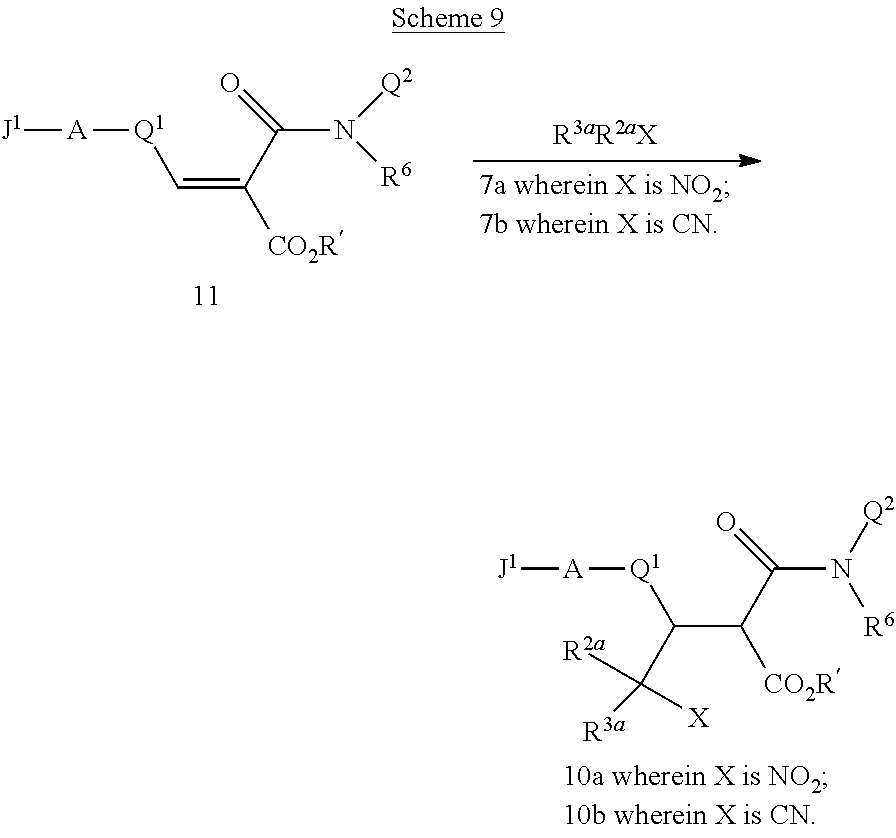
[J1][A][Q1]C(C(C(N([R6])[Q2])=O)[CO2R])C([X])([R3a])[R2a].[J1][A][Q1]C=C(C(N([R6])[Q2])=O)[CO2R]
